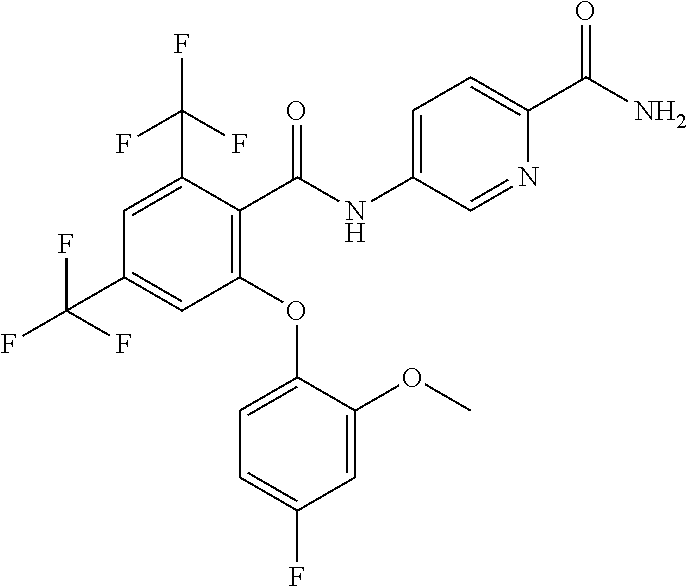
C1=C(C(F)(F)F)C(C(NC2=CC=C(C(N)=O)N=C2)=O)=C(OC2=CC=C(F)C=C2OC)C=C1C(F)(F)F
